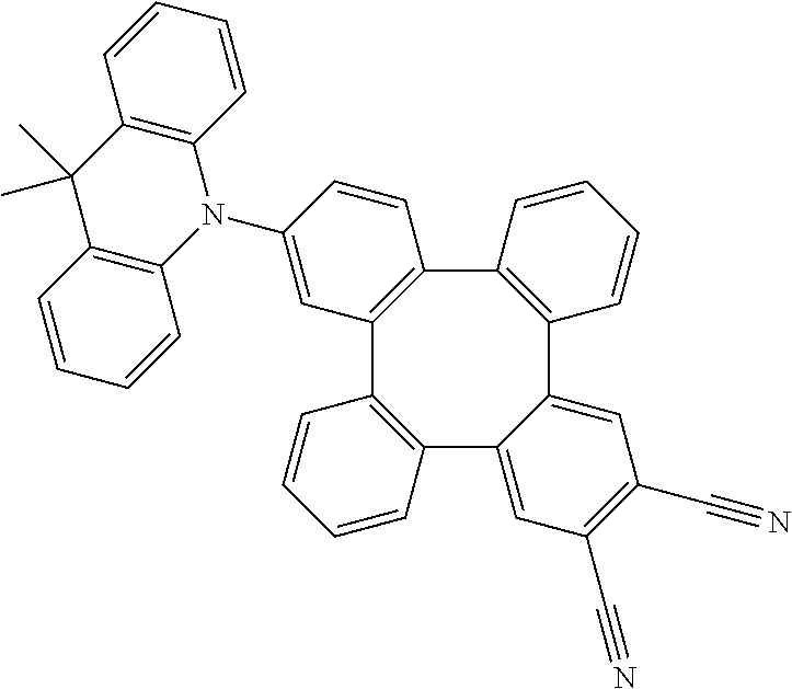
C12=C(C3=C(C4=C(C5=CC(C#N)=C(C#N)C=C15)C=CC=C4)C=CC(N1C4=C(C(C)(C)C5=C1C=CC=C5)C=CC=C4)=C3)C=CC=C2
